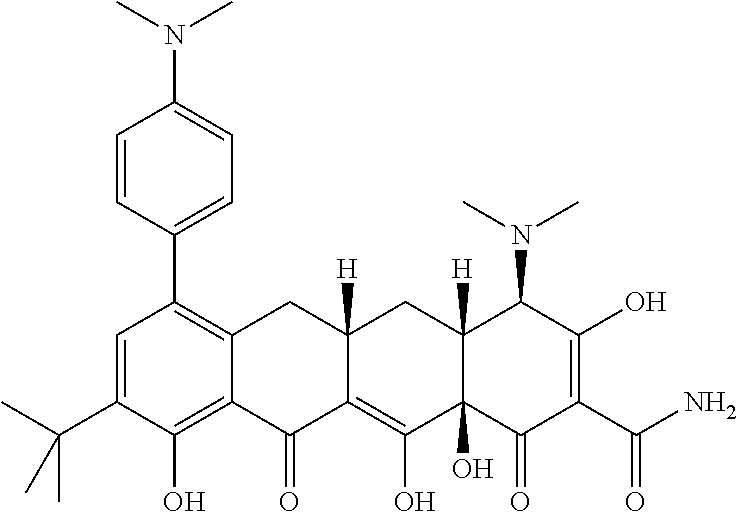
C1=C(C(C)(C)C)C(O)=C2C(=C1C1=CC=C(N(C)C)C=C1)CC1([H])C(=C(O)C3(O)C([H])(C1)C(N(C)C)C(O)=C(C(N)=O)C3=O)C2=O
